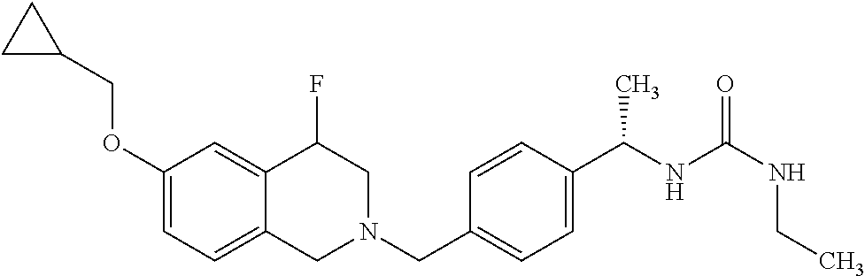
C1(OCC2CC2)=CC=C2C(=C1)C(F)CN(CC1=CC=C(C(NC(=O)NCC)C)C=C1)C2
